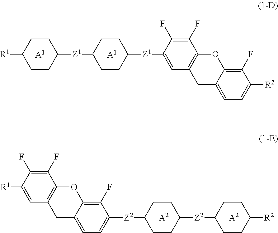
[A1].C1CC([Z1]C2CCC([R1])CC2)CCC1[Z1]C1=CC2=C(C(F)=C1F)OC1=C(F)C([R2])=CC=C1C2.[A1].[A2].[R1]C1=CC2=C(C(F)=C1F)OC1=C(F)C([Z2]C3CCC([Z2]C4CCC([R2])CC4)CC3)=CC=C1C2.[A2]
